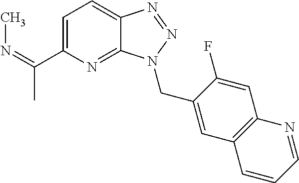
C12=CC=C(C(=NC)C)N=C1N(CC1=CC3=C(C=C1F)N=CC=C3)N=N2
